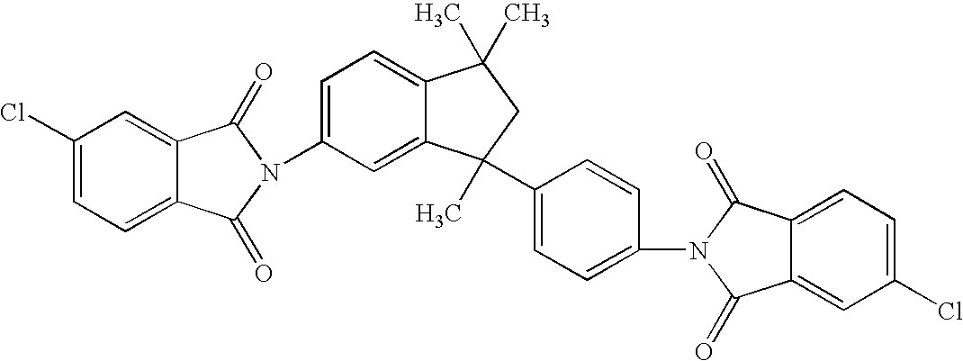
C1(Cl)=CC=C2C(=C1)C(=O)N(C1=CC=C3C(=C1)C(C)(C1=CC=C(N4C(=O)C5=CC(Cl)=CC=C5C4=O)C=C1)CC3(C)C)C2=O
